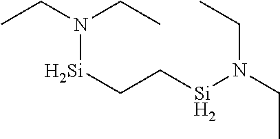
N([Si]CC[Si]N(CC)CC)(CC)CC
